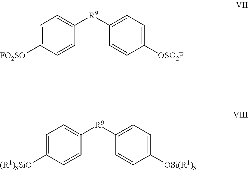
C1=C([FO2SO])C=CC([R9]C2=CC=C([OSO2F])C=C2)=C1.C1=C([(R1)3SiO])C=CC([R9]C2=CC=C([OSi(R1)3])C=C2)=C1
